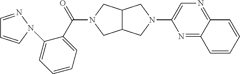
C12C(CN(C(=O)C3=CC=CC=C3N3C=CC=N3)C1)CN(C1=CN=C3C(=N1)C=CC=C3)C2
